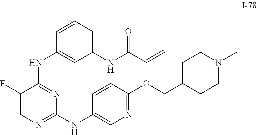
C1=CC=C(NC(C=C)=O)C=C1NC1=NC(NC2=CN=C(OCC3CCN(C)CC3)C=C2)=NC=C1F
